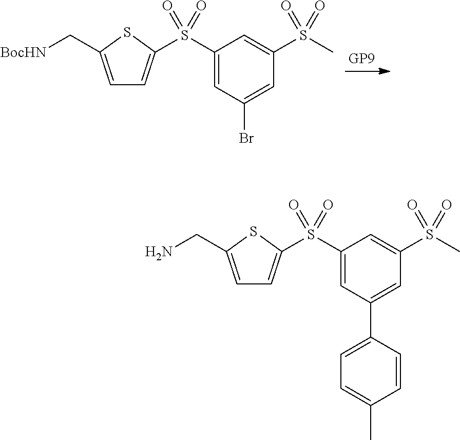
C1=C(C[BocHN])SC(S(C2=CC(Br)=CC(S(=O)(=O)C)=C2)(=O)=O)=C1.C1=C(CN)SC(S(C2=CC(C3=CC=C(C)C=C3)=CC(S(C)(=O)=O)=C2)(=O)=O)=C1
